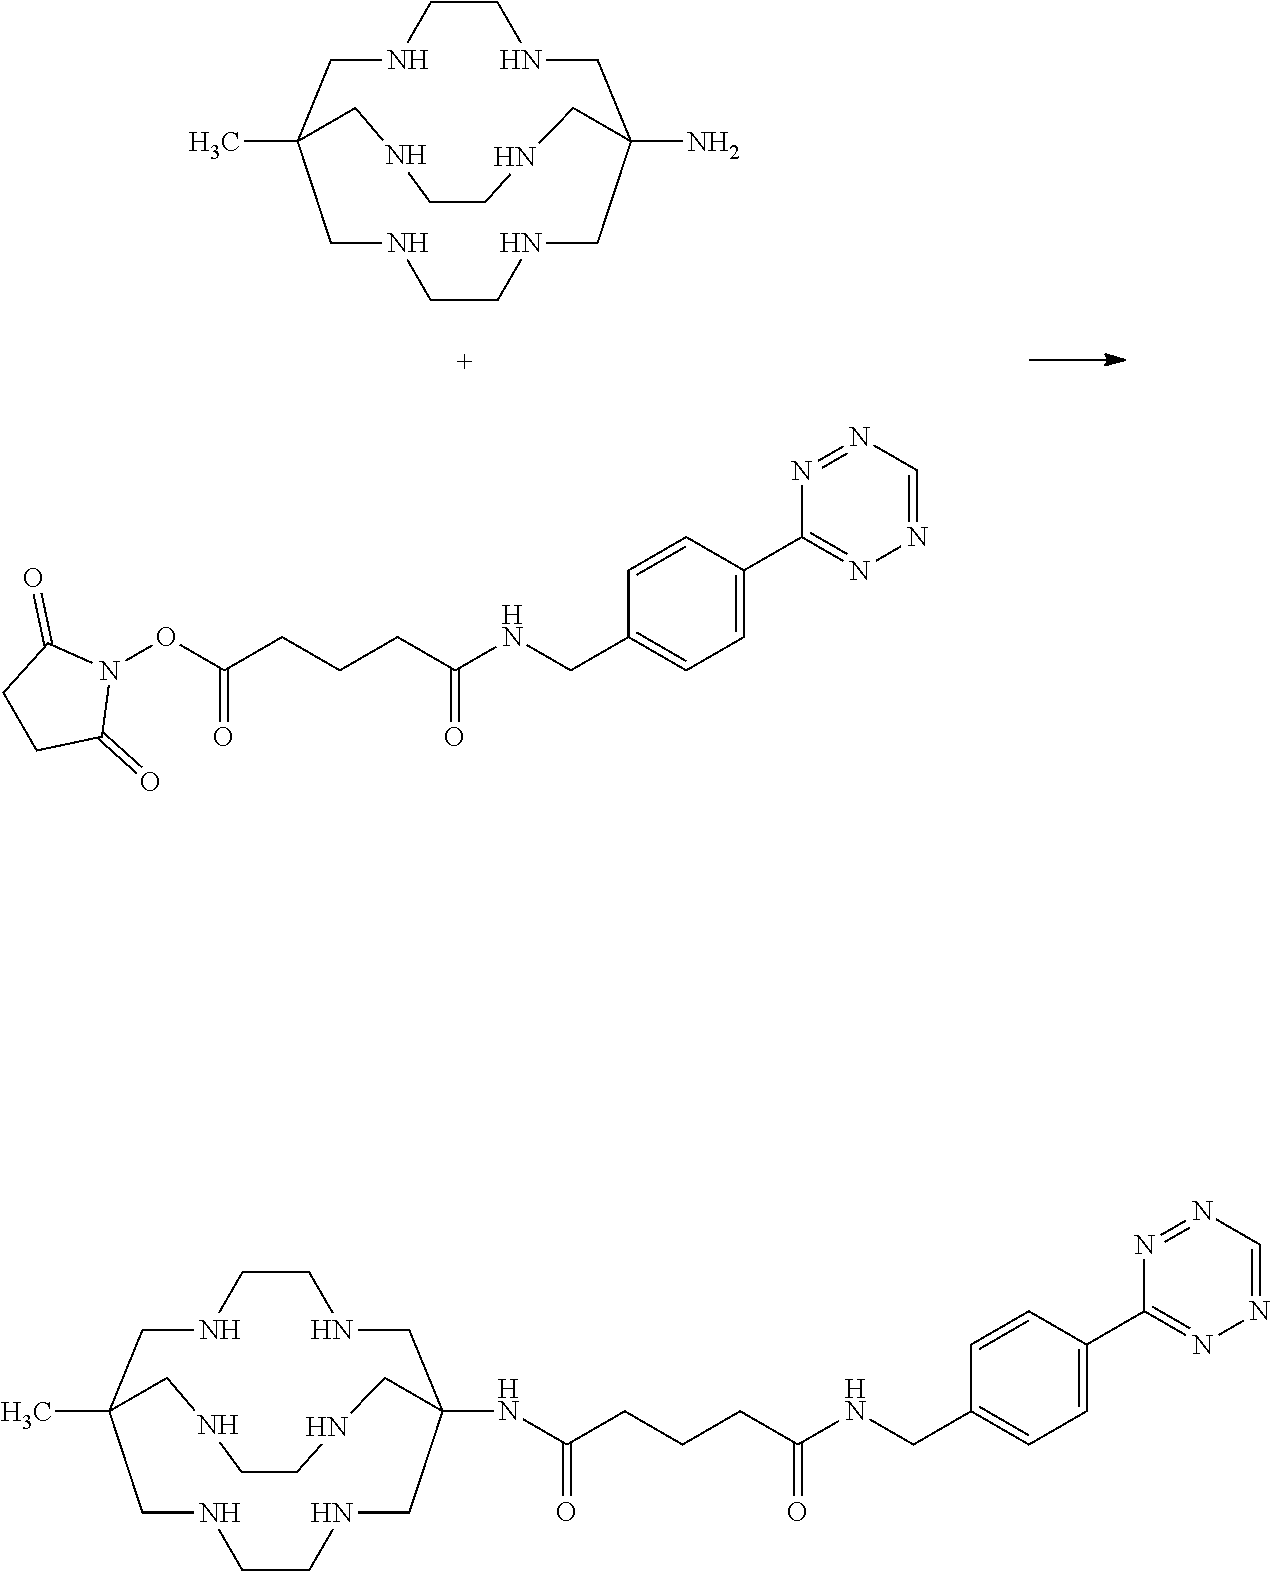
N(C(CCCC(NCC1=CC=C(C2=NN=CN=N2)C=C1)=O)=O)C12CNCCNCC(C)(CNCCNC1)CNCCNC2.NC12CNCCNCC(C)(CNCCNC1)CNCCNC2.O(C(CCCC(NCC1=CC=C(C2=NN=CN=N2)C=C1)=O)=O)N1C(=O)CCC1=O
